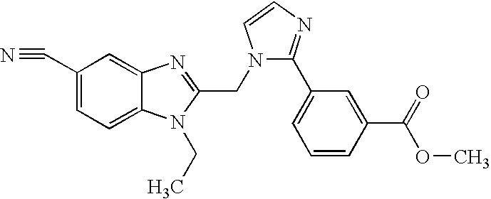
C1(C#N)=CC=C2C(=C1)N=C(CN1C(C3=CC=CC(C(=O)OC)=C3)=NC=C1)N2CC
